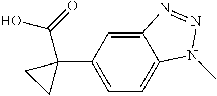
C12=CC(C3(C(O)=O)CC3)=CC=C1N(C)N=N2
